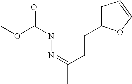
C(C)(=NNC(=O)OC)C=CC1=CC=CO1
